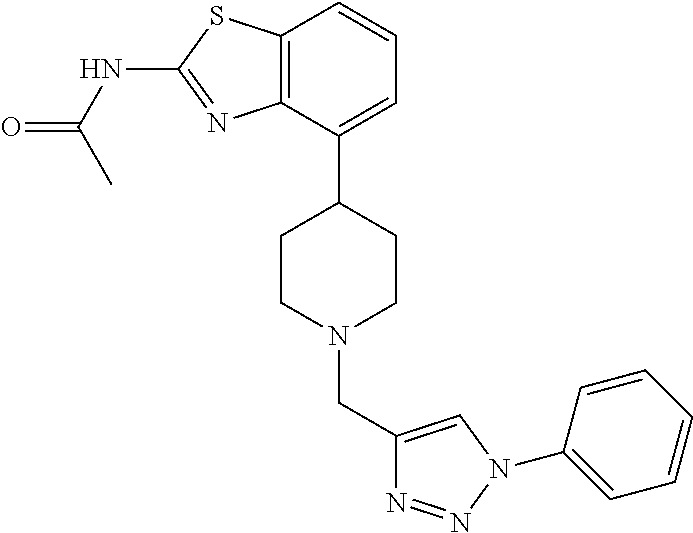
C12=C(C(C3CCN(CC4=CN(C5=CC=CC=C5)N=N4)CC3)=CC=C1)N=C(NC(=O)C)S2
